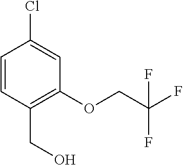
C1=CC(CO)=C(OCC(F)(F)F)C=C1Cl
